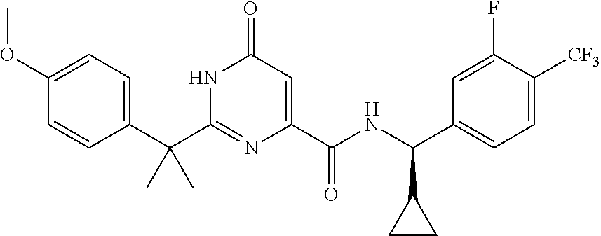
C(C1=CC=C(OC)C=C1)(C1=NC(C(NC(C2=CC=C([CF3])C(F)=C2)C2CC2)=O)=CC(=O)N1)(C)C
